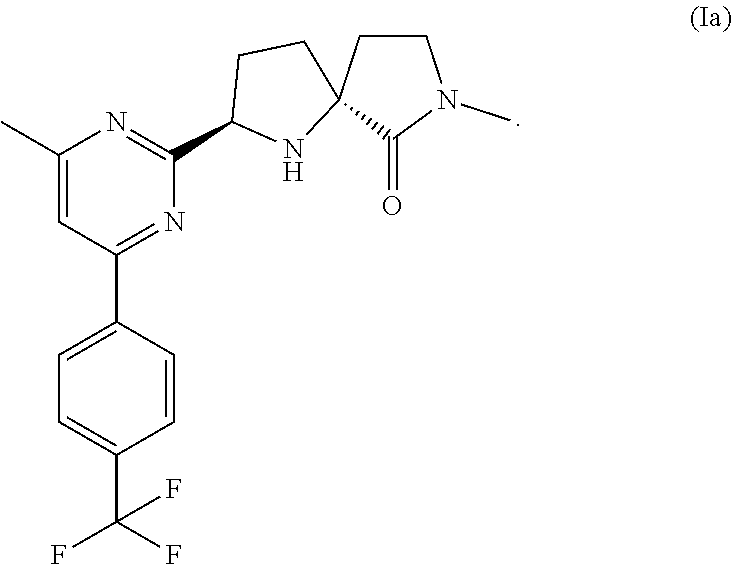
C1(C)=CC(C2=CC=C(C(F)(F)F)C=C2)=NC(C2NC3(CC2)CCN(C)C3=O)=N1
